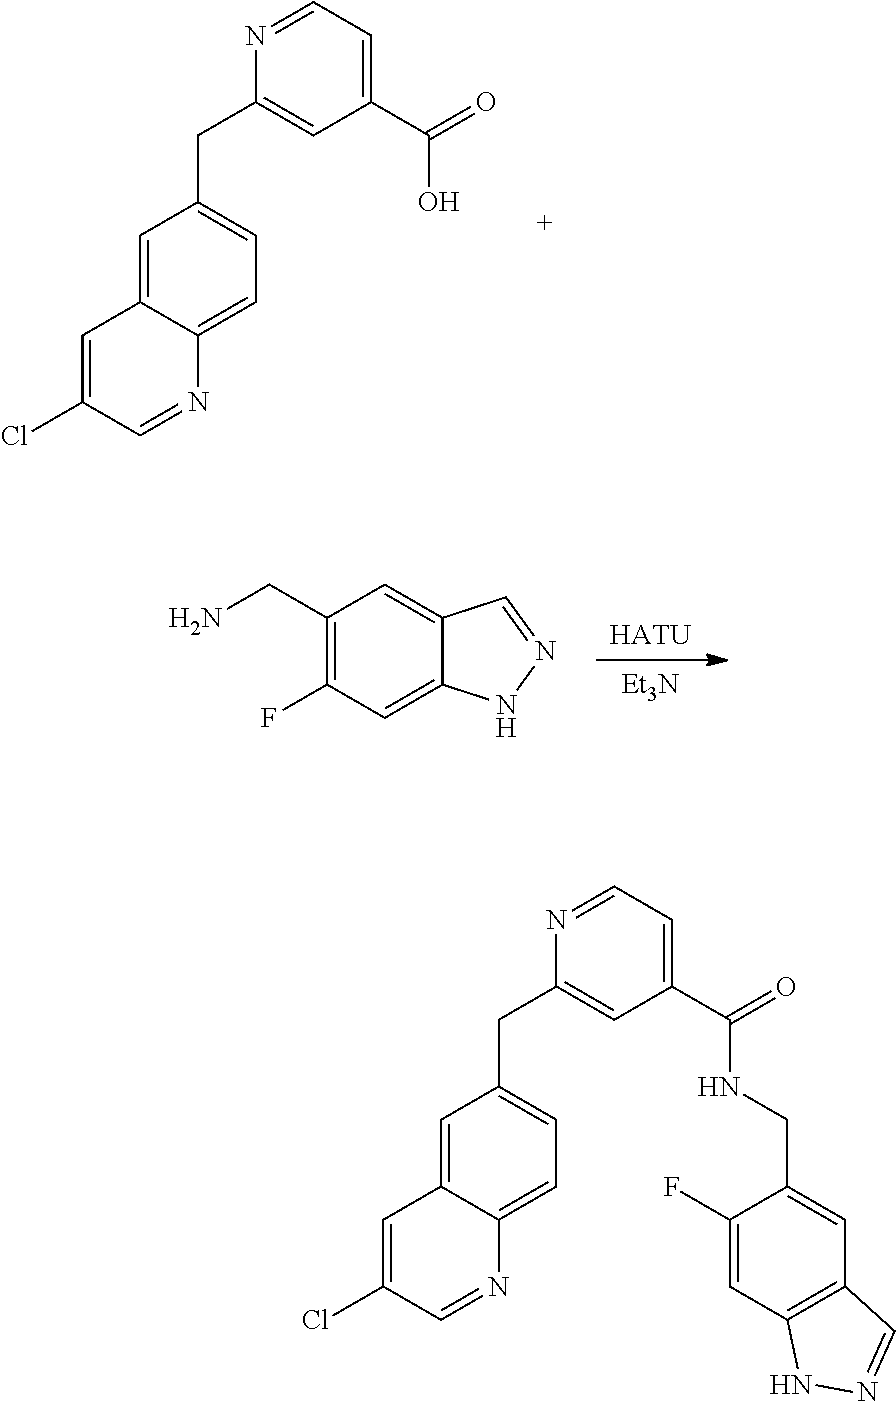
C1=C2C(=CC=C1CC1=CC(C(=O)O)=CC=N1)N=CC(Cl)=C2.[HATU].[Et3N].C1(CN)=C(F)C=C2C(=C1)C=NN2.C1=C2C(=CC=C1CC1=CC(C(=O)NCC3=CC4=C(C=C3F)NN=C4)=CC=N1)N=CC(Cl)=C2
